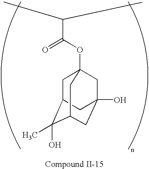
C1C2C(O)(C)C3CC(O)(CC1(OC(=O)C(C)C)C3)C2
